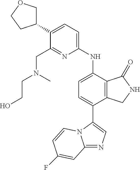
C12=NC=C(C3=CC=C(NC4=CC=C(C5COCC5)C(CN(C)CCO)=N4)C4=C3CNC4=O)N1C=CC(F)=C2
